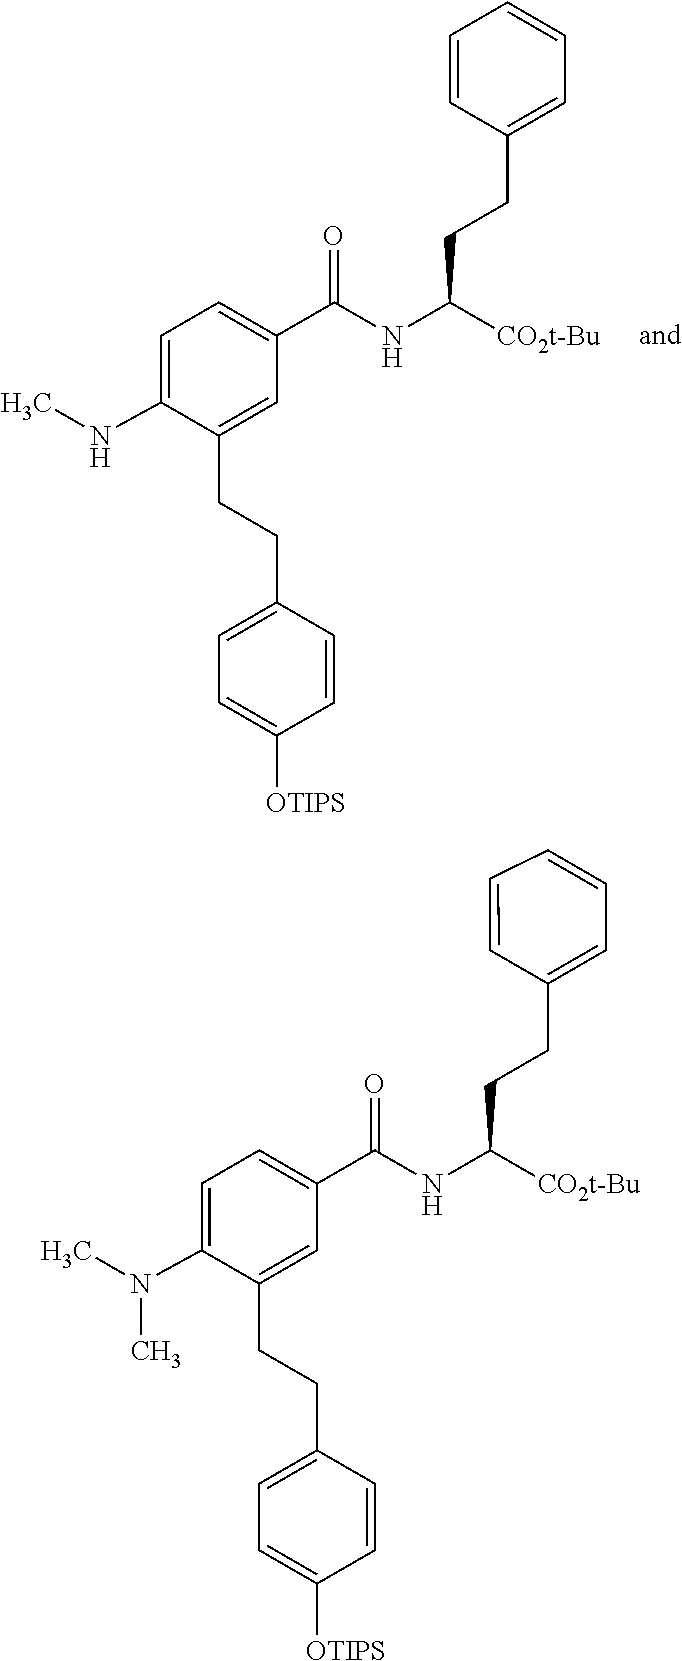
C(NC([CO2t-Bu])CCC1=CC=CC=C1)(C1=CC=C(NC)C(CCC2=CC=C([OTIPS])C=C2)=C1)=O.C(NC([CO2t-Bu])CCC1=CC=CC=C1)(C1=CC=C(N(C)C)C(CCC2=CC=C([OTIPS])C=C2)=C1)=O
